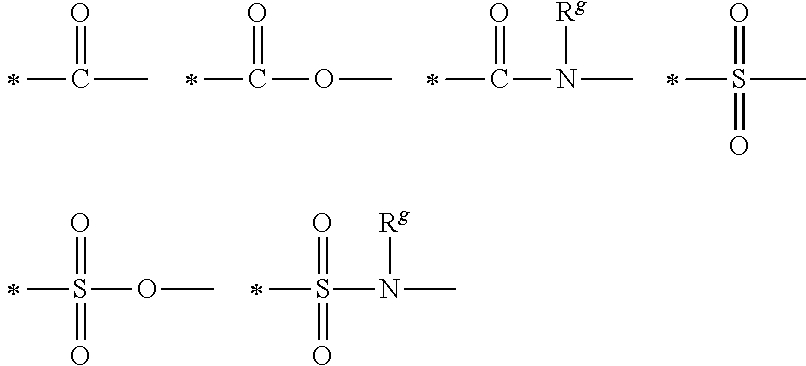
C(=O)(C)C.C(=O)(OC)C.C(=O)(N(C)[Rg])C.S(=O)(C)(C)=O.S(=O)(C)(OC)=O.S(=O)(C)(N(C)[Rg])=O
